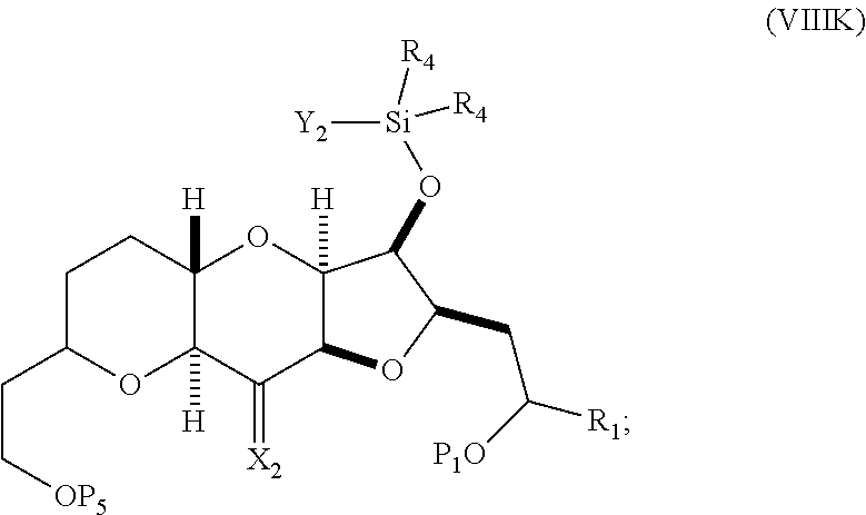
C1C(CC[OP5])OC2([H])C([H])(C1)OC1([H])C(C2=[X2])OC(CC([R1])[P1O])C1O[Si]([Y2])([R4])[R4]
